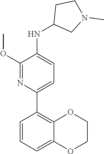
C1=C2C(=C(C3=CC=C(NC4CN(C)CC4)C(OC)=N3)C=C1)OCCO2
